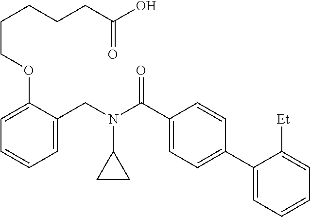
C1=C(CN(C(C2=CC=C(C3=CC=CC=C3[Et])C=C2)=O)C2CC2)C(OCCCCCC(O)=O)=CC=C1
